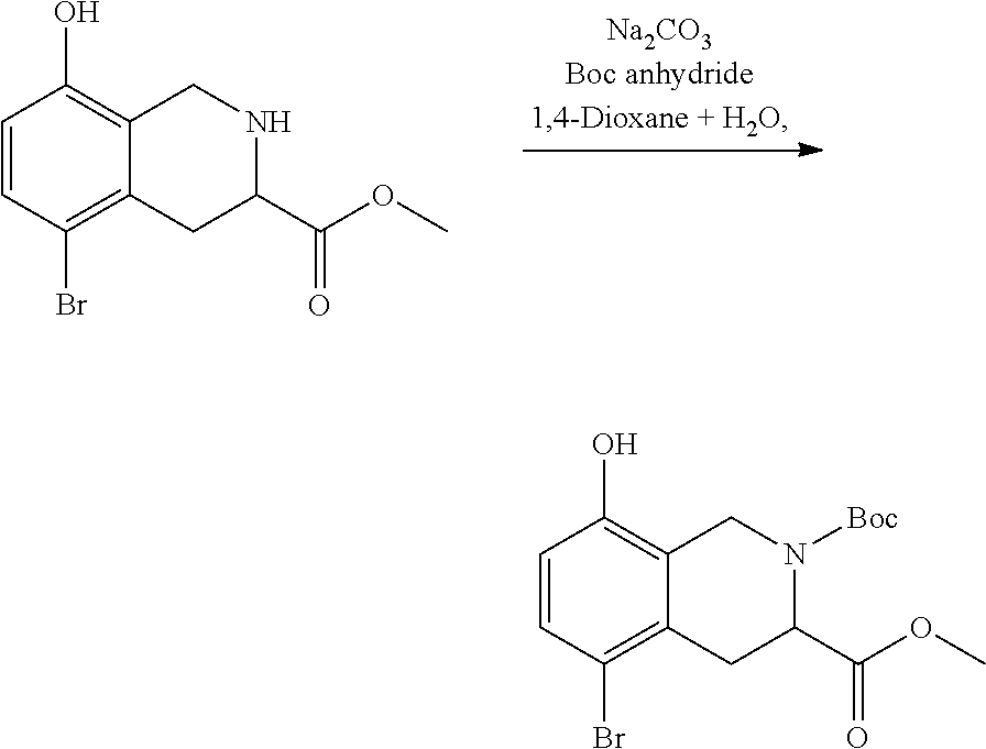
C1=CC(Br)=C2C(=C1O)CNC(C(OC)=O)C2.C1=CC(Br)=C2C(=C1O)CN([Boc])C(C(OC)=O)C2
